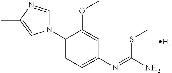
N1(C2=CC=C(N=C(N)SC)C=C2OC)C=NC(C)=C1.I
